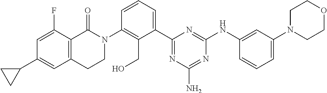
C12=C(C(=O)N(C3=C(CO)C(C4=NC(N)=NC(NC5=CC(N6CCOCC6)=CC=C5)=N4)=CC=C3)CC1)C(F)=CC(C1CC1)=C2
